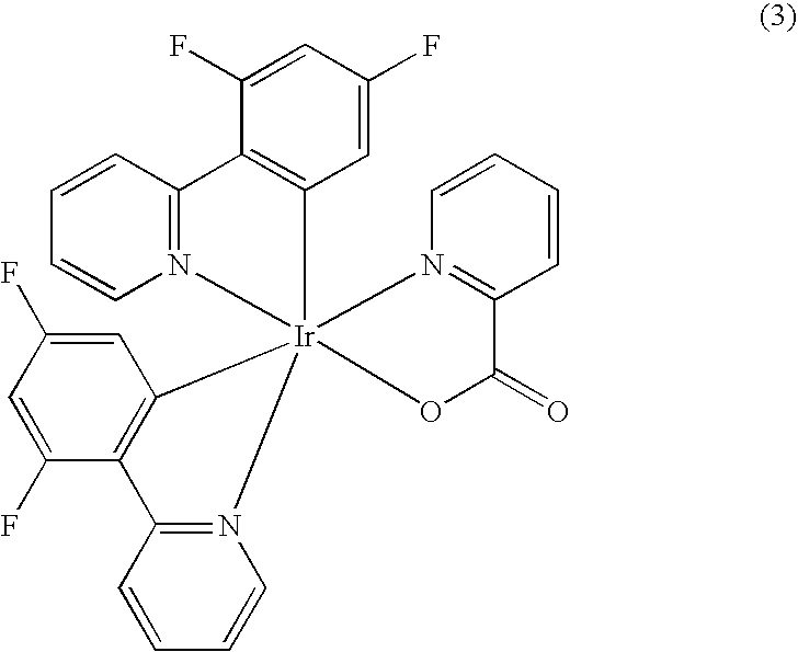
C1=CC2=N(C=C1)[Ir]13(C4=C2C(F)=CC(F)=C4)(OC(=O)C2=N1C=CC=C2)N1=C(C=CC=C1)C1=C3C=C(F)C=C1F
